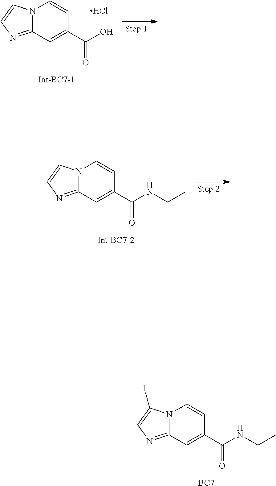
N12C(=NC=C1)C=C(C(O)=O)C=C2.Cl.N12C(=NC=C1)C=C(C(NCC)=O)C=C2.N12C(=NC=C1I)C=C(C(NCC)=O)C=C2.[BC7]
